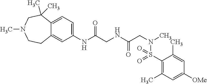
C1=C(NC(CNC(CN(C)S(C2=C(C)C=C([OMe])C=C2C)(=O)=O)=O)=O)C=C2C(=C1)C(C)(C)CN(C)CC2
